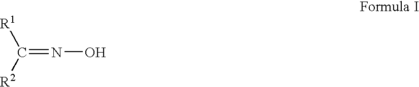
[R1]C([R2])=NO
